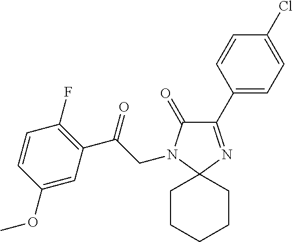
C1(C2=CC=C(Cl)C=C2)=NC2(N(CC(C3=C(F)C=CC(OC)=C3)=O)C1=O)CCCCC2
